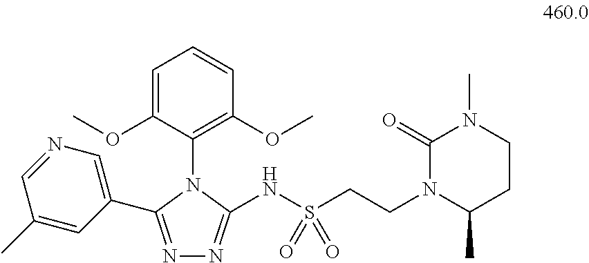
N1=C(C2=CN=CC(C)=C2)N(C2=C(OC)C=CC=C2OC)C(NS(CCN2C(=O)N(C)CCC2C)(=O)=O)=N1
